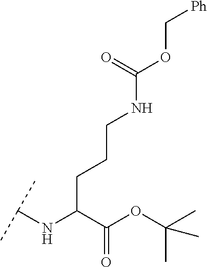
C(C(C(OC(C)(C)C)=O)NC(C)C)CCNC(OC[Ph])=O
